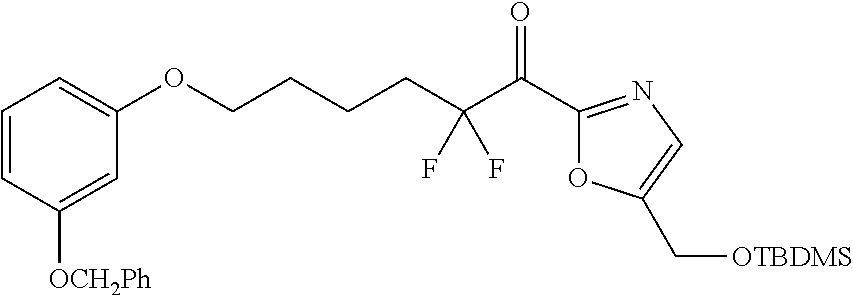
C1=CC([OCH2Ph])=CC(OCCCCC(C(C2=NC=C(C[OTBDMS])O2)=O)(F)F)=C1
